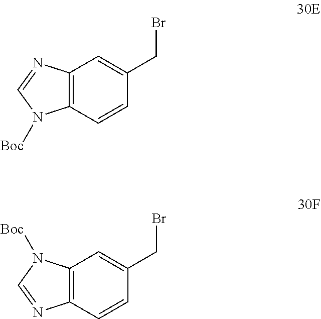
C12=C(C=CC(CBr)=C1)N([Boc])C=N2.C12=C(C=CC(CBr)=C1)N=CN2[Boc]
